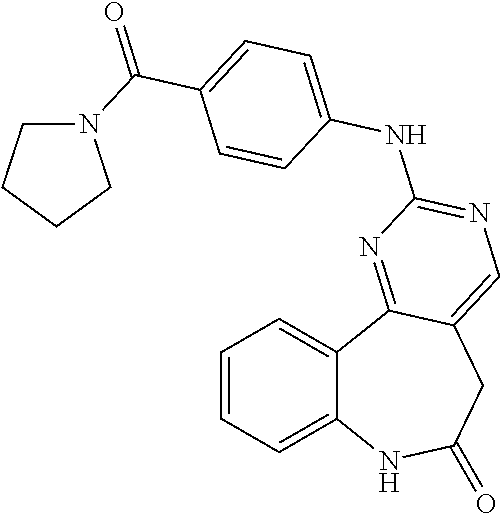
C12=CC=CC=C1C1=NC(NC3=CC=C(C(=O)N4CCCC4)C=C3)=NC=C1CC(=O)N2
